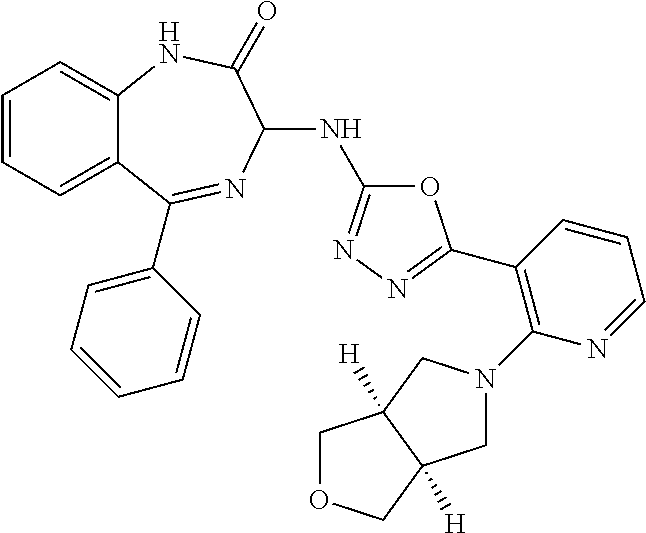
C1(C2=NN=C(NC3N=C(C4=CC=CC=C4)C4=CC=CC=C4NC3=O)O2)=C(N2CC3([H])C([H])(C2)COC3)N=CC=C1
